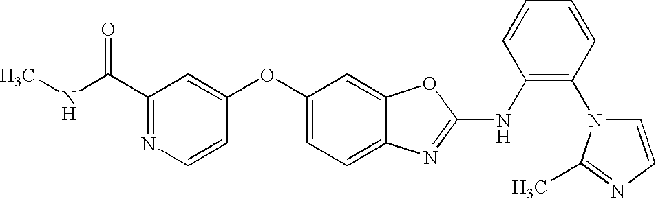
CNC(C1=NC=CC(OC2=CC=C3C(=C2)OC(NC2=C(N4C=CN=C4C)C=CC=C2)=N3)=C1)=O
